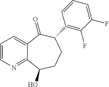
C1=CN=C2C(=C1)C(=O)C(C1=C(F)C(F)=CC=C1)CCC2O
